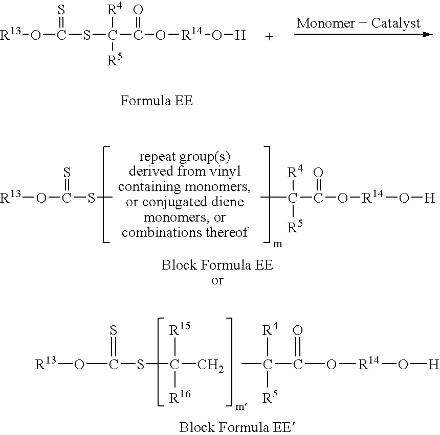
[R13]OC(SC)=S.C(C(O[R14]O[H])=O)([R4])([R5])C.C(C(O[R14]O[H])=O)([R4])([R5])C.[R13]OC(SC([R15])([R16])C)=S.[R13]OC(SC(C(O[R14]O[H])=O)([R4])[R5])=S
